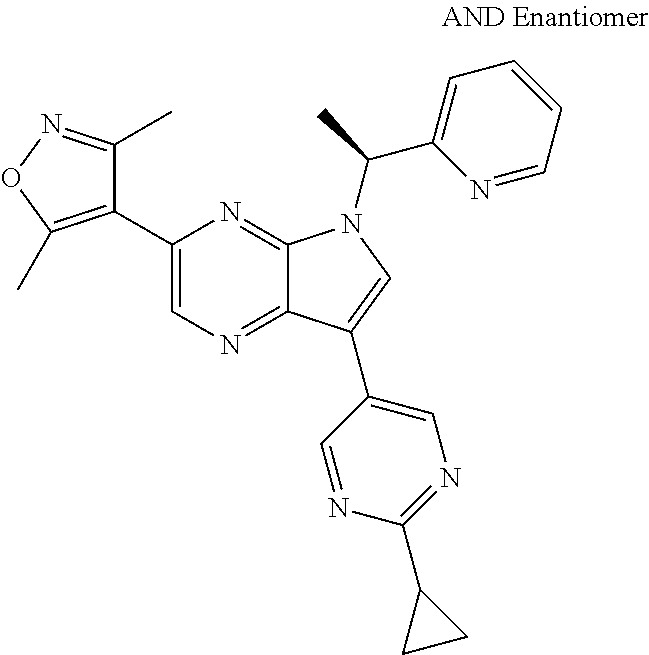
C12=NC=C(C3=C(C)ON=C3C)N=C1N(C(C1=CC=CC=N1)C)C=C2C1=CN=C(C2CC2)N=C1
